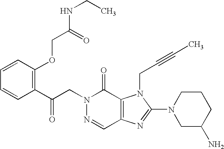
C(N1N=CC2=C(C1=O)N(CC#CC)C(N1CC(N)CCC1)=N2)C(C1=C(OCC(NCC)=O)C=CC=C1)=O
